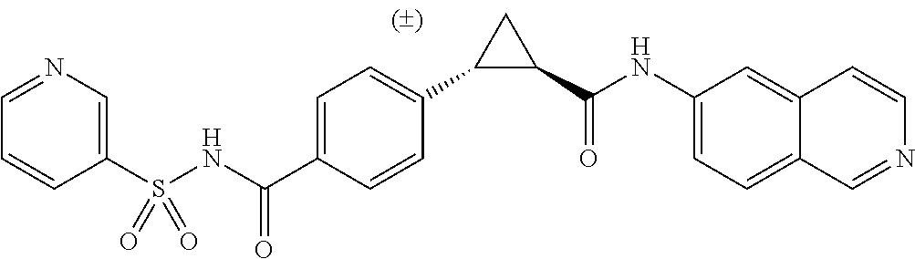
C1=C(C(NS(C2=CN=CC=C2)(=O)=O)=O)C=CC(C2C(C(NC3=CC=C4C=NC=CC4=C3)=O)C2)=C1
